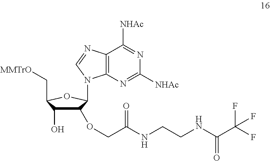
C1(OCC(NCCNC(C(F)(F)F)=O)=O)C(O)C(C[MMTrO])OC1N1C2=C(C([NHAc])=NC([NHAc])=N2)N=C1
